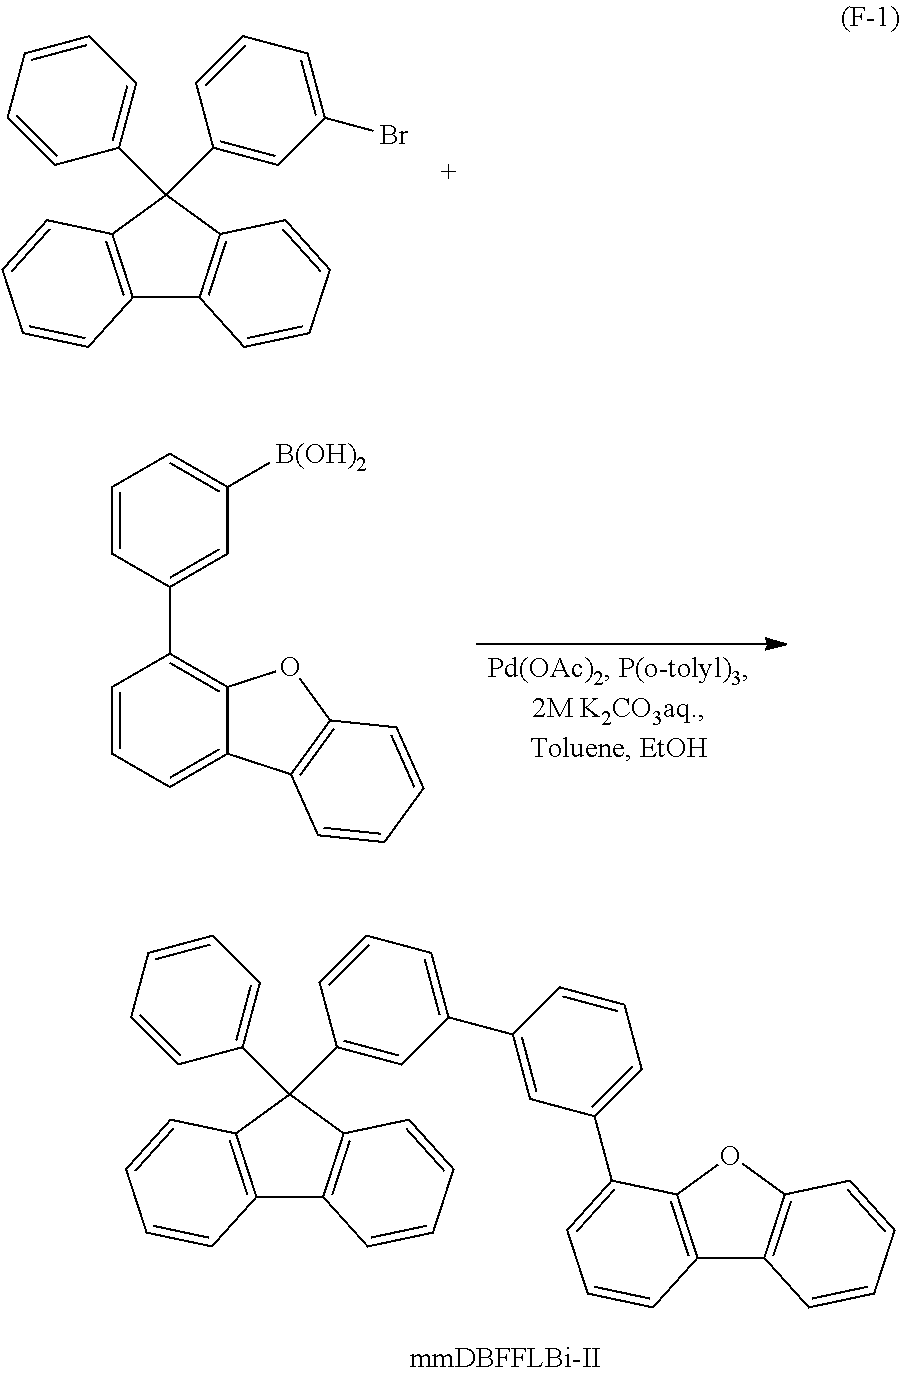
C12=C(C(C3=CC=CC=C3)(C3=CC(Br)=CC=C3)C3=C1C=CC=C3)C=CC=C2.C1=CC=C2C(=C1C1=CC([B(OH)2])=CC=C1)OC1=C2C=CC=C1.C12=C(C(C3=CC=CC=C3)(C3=CC(C4=CC(C5=CC=CC6=C5OC5=C6C=CC=C5)=CC=C4)=CC=C3)C3=C1C=CC=C3)C=CC=C2
